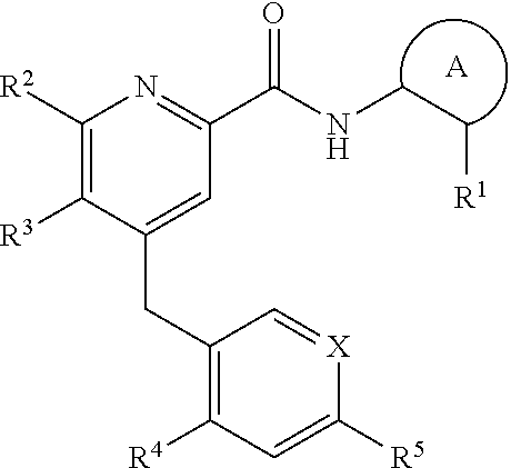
C1(CC2=CC(C(=O)NCC[R1])=NC([R2])=C2[R3])=C([R4])C=C([R5])[X]=C1.[A]
